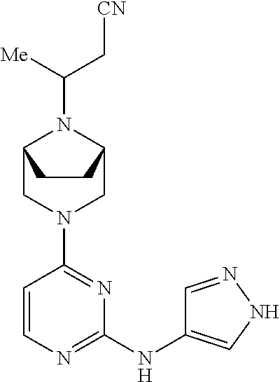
C1=CN=C(NC2=CNN=C2)N=C1N1CC2N(C([Me])C[CN])C(C1)CC2
